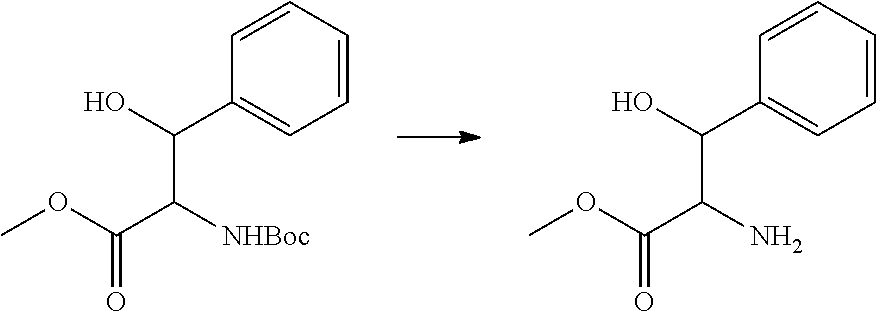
C1=CC=CC(C(O)C(N)C(OC)=O)=C1.C1=CC=CC(C(O)C([NHBoc])C(OC)=O)=C1
